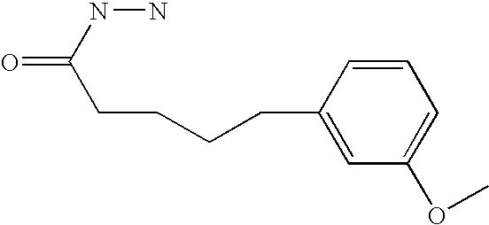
C1=CC(CCCCC(NN)=O)=CC(OC)=C1
